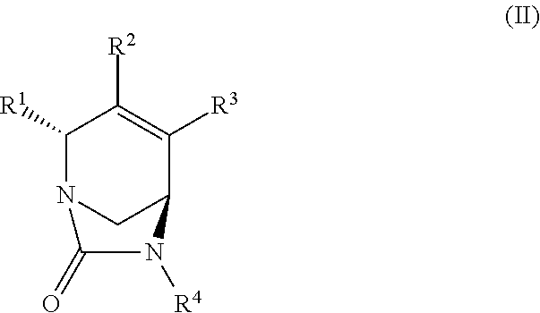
C1([R1])N2CC(C([R3])=C1[R2])N([R4])C2=O
